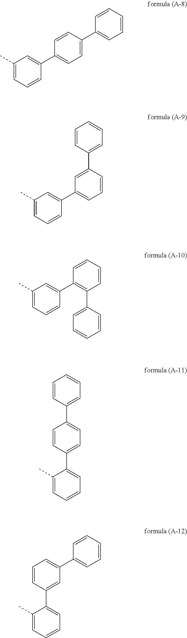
C1(C)=CC=CC(C2=CC=C(C3=CC=CC=C3)C=C2)=C1.C1(C)=CC=CC(C2=CC=CC(C3=CC=CC=C3)=C2)=C1.C1(C)=CC=CC(C2=C(C3=CC=CC=C3)C=CC=C2)=C1.C1(C)=CC=CC=C1C1=CC=C(C2=CC=CC=C2)C=C1.C1(C)=CC=CC=C1C1=CC(C2=CC=CC=C2)=CC=C1
